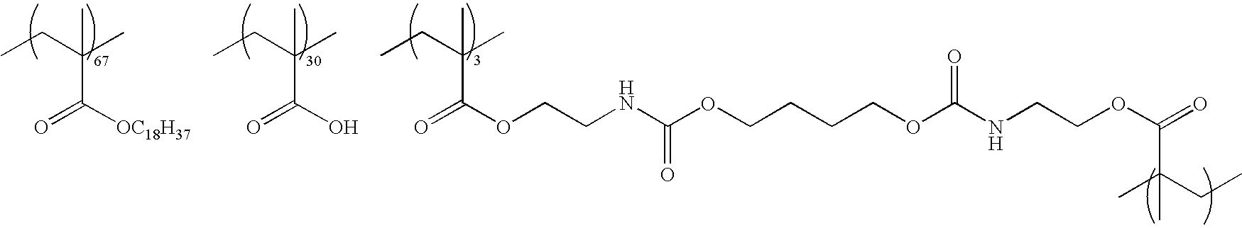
O=C([OC18H37])C(CC)(C)C.O=C(O)C(CC)(C)C.O=C(OCCNC(OCCCCOC(NCCOC(=O)C(C)(CC)C)=O)=O)C(CC)(C)C
